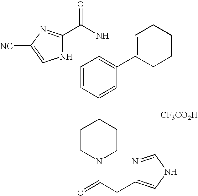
[CF3CO2H].C1CN(C(CC2=CNC=N2)=O)CCC1C1=CC(C2=CCCCC2)=C(NC(=O)C2=NC([NC])=CN2)C=C1
